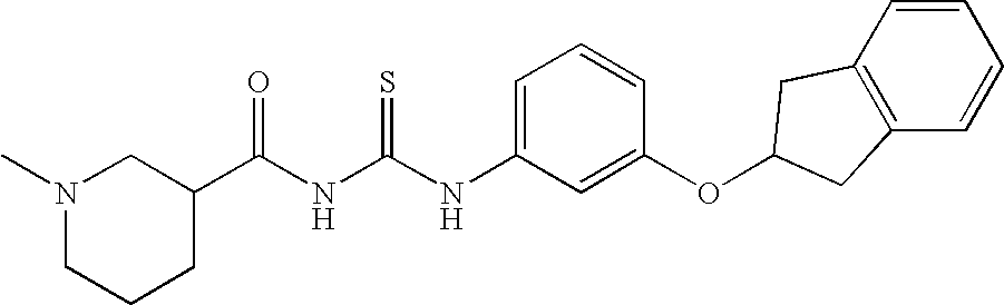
N1(C)CCCC(C(NC(NC2=CC=CC(OC3CC4=C(C=CC=C4)C3)=C2)=S)=O)C1
